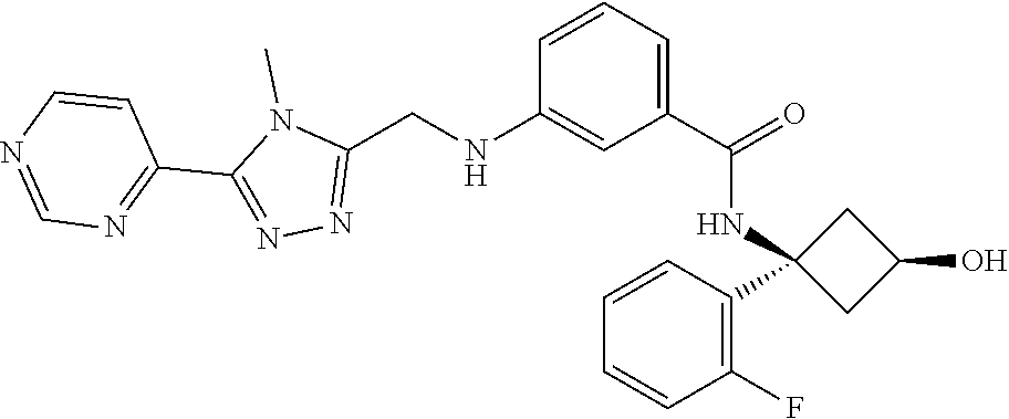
C1(C2=NN=C(CNC3=CC(C(=O)NC4(C5=C(F)C=CC=C5)CC(O)C4)=CC=C3)N2C)=NC=NC=C1
